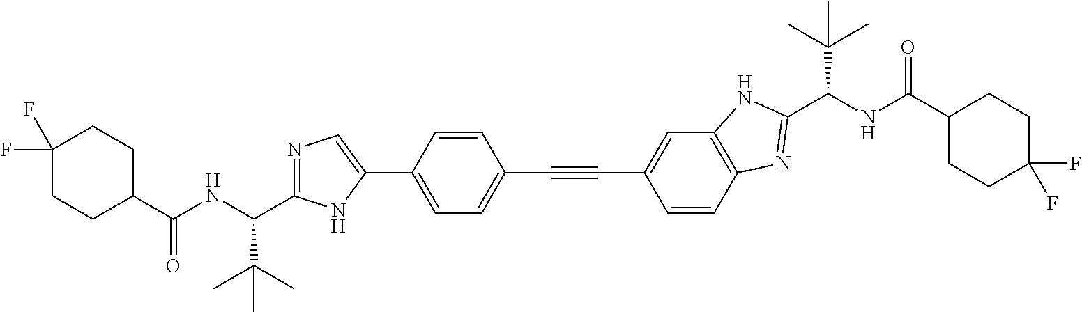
C1=CC(C2=CN=C(C(C(C)(C)C)NC(=O)C3CCC(F)(F)CC3)N2)=CC=C1C#CC1=CC2=C(C=C1)N=C(C(NC(=O)C1CCC(F)(F)CC1)C(C)(C)C)N2
